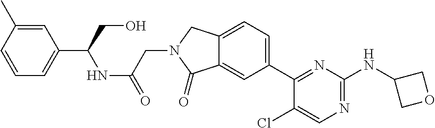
C1(Cl)=CN=C(NC2COC2)N=C1C1=CC=C2C(=C1)C(=O)N(CC(=O)NC(C1=CC=CC(C)=C1)CO)C2
